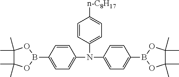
C1=C(B2OC(C)(C)C(C)(C)O2)C=CC(N(C2=CC=C([n-C8H17])C=C2)C2=CC=C(B3OC(C)(C)C(C)(C)O3)C=C2)=C1
